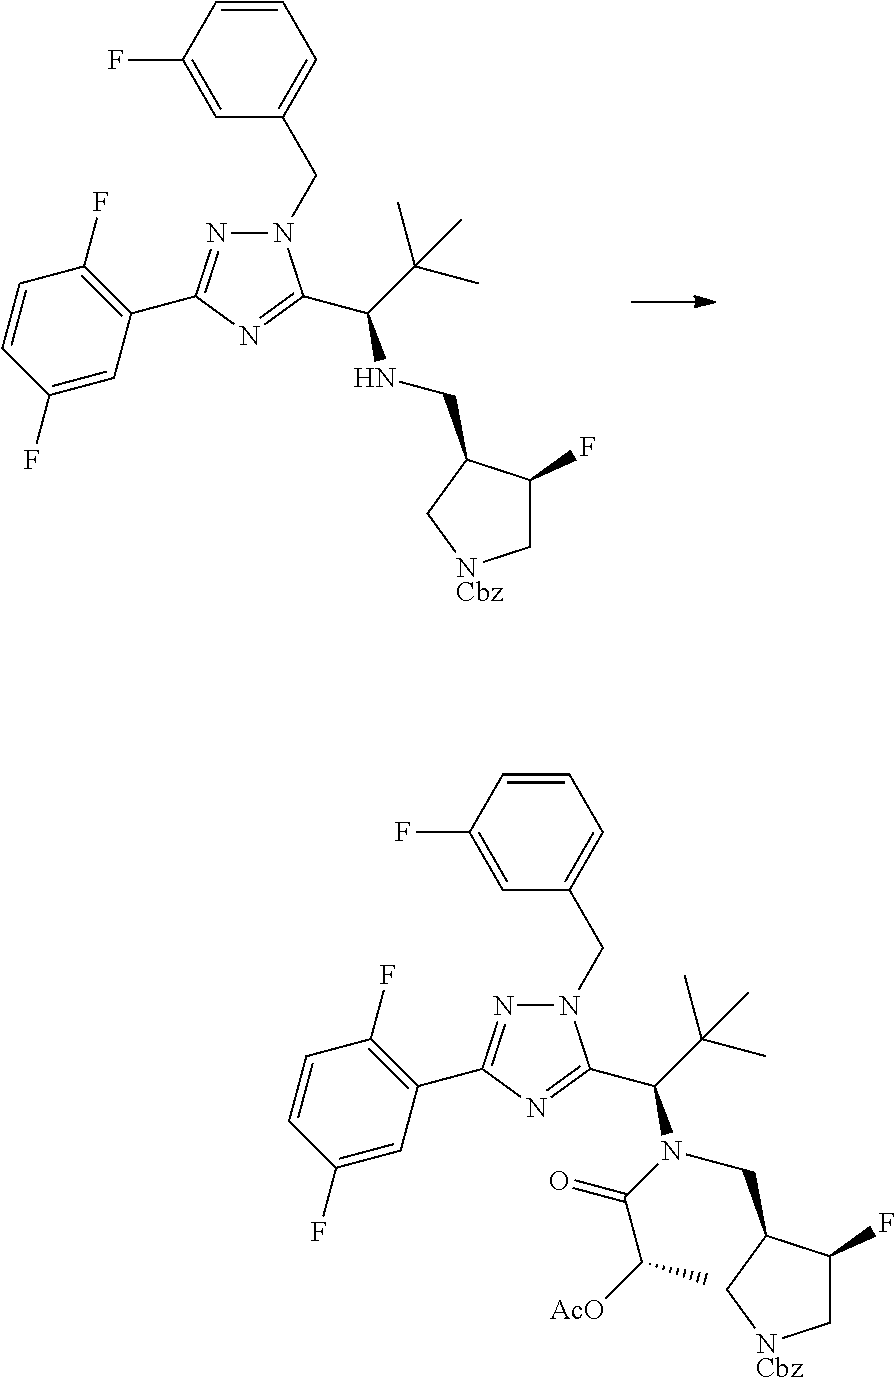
C1=CC(F)=CC(CN2N=C(C3=C(F)C=CC(F)=C3)N=C2C(C(C)(C)C)NCC2C(F)C[NCbz]C2)=C1.C1=CC(F)=CC(CN2N=C(C3=C(F)C=CC(F)=C3)N=C2C(C(C)(C)C)N(C(C([AcO])C)=O)CC2C(F)C[NCbz]C2)=C1
